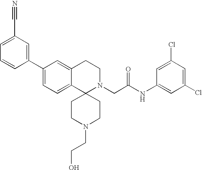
C1(C2=CC=C3C(=C2)CCN(CC(NC2=CC(Cl)=CC(Cl)=C2)=O)C32CCN(CCO)CC2)=CC(C#N)=CC=C1
